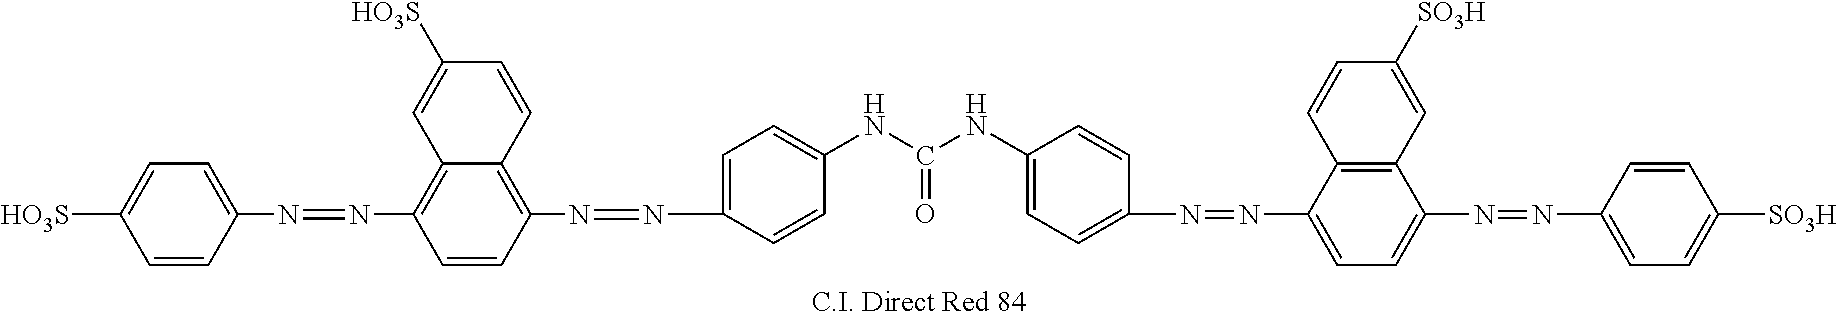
C1=CC(N=NC2=C3C(=C(N=NC4=CC=C(NC(NC5=CC=C(N=NC6=CC=C(N=NC7=CC=C([SO3H])C=C7)C7=C6C=CC([SO3H])=C7)C=C5)=O)C=C4)C=C2)C=CC([HO3S])=C3)=CC=C1[HO3S]
